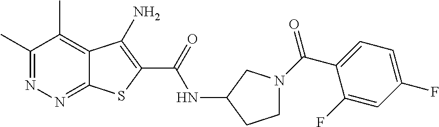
C1(C)=NN=C2C(=C1C)C(N)=C(C(=O)NC1CCN(C(C3=CC=C(F)C=C3F)=O)C1)S2
